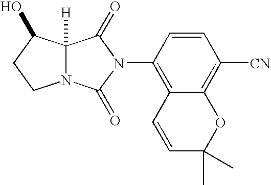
C12([H])N(C(=O)N(C3=C4C(=C([CN])C=C3)OC(C)(C)C=C4)C1=O)CCC2O
